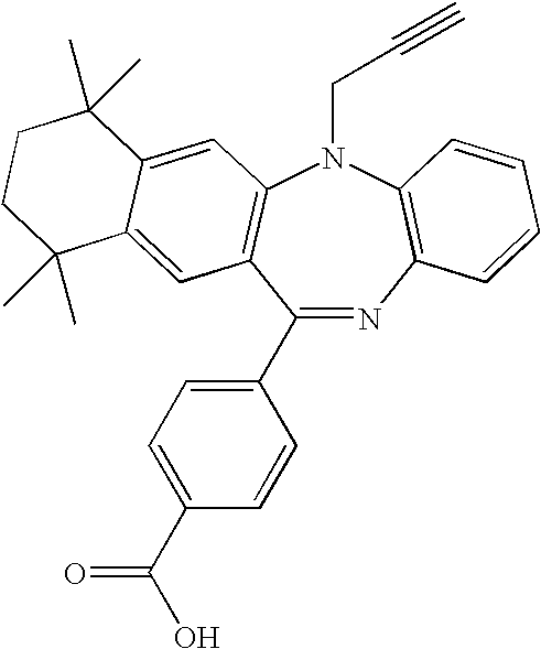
C1(C2=CC=C(C(O)=O)C=C2)=NC2=C(N(CC#C)C3=C1C=C1C(=C3)C(C)(C)CCC1(C)C)C=CC=C2
